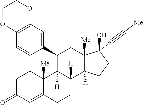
O1CCOC2=C1C=C(C1C3([H])C([H])(C4([H])C([Me])(C(C#C[Me])(O)CC4)C1)CCC1=CC(=O)CCC13[Me])C=C2
